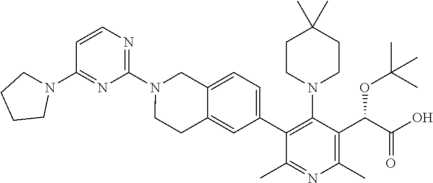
C1(N2CCCC2)=NC(N2CCC3=CC(C4=C(N5CCC(C)(C)CC5)C(C(C(=O)O)OC(C)(C)C)=C(C)N=C4C)=CC=C3C2)=NC=C1
